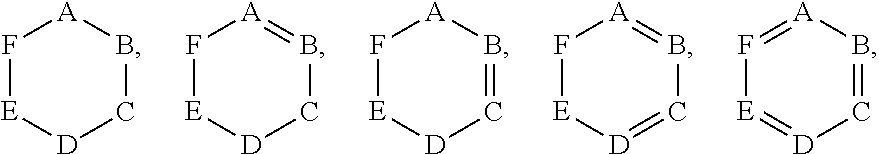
F1[E][D]CB[A]1.F1[E][D]CB=[A]1.F1[E][D]C=B[A]1.F1[E][D]=CB=[A]1.F1=[A]B=C[D]=[E]1
